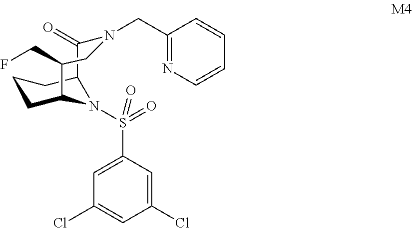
C1CC2N(S(C3=CC(Cl)=CC(Cl)=C3)(=O)=O)C(C1)C(=O)N(CC1=NC=CC=C1)CC2CF
